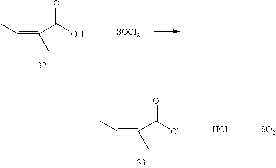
C(=C(C(O)=O)C)C.[SOCl2].C(=C(C(Cl)=O)C)C.Cl.[SO2]
